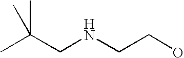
CC(CNCCO)(C)C
